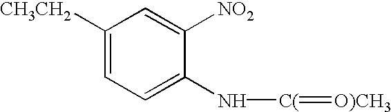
C1([CH3CH2])=CC=C(N[C(]=[O)CH3])C([NO2])=C1
